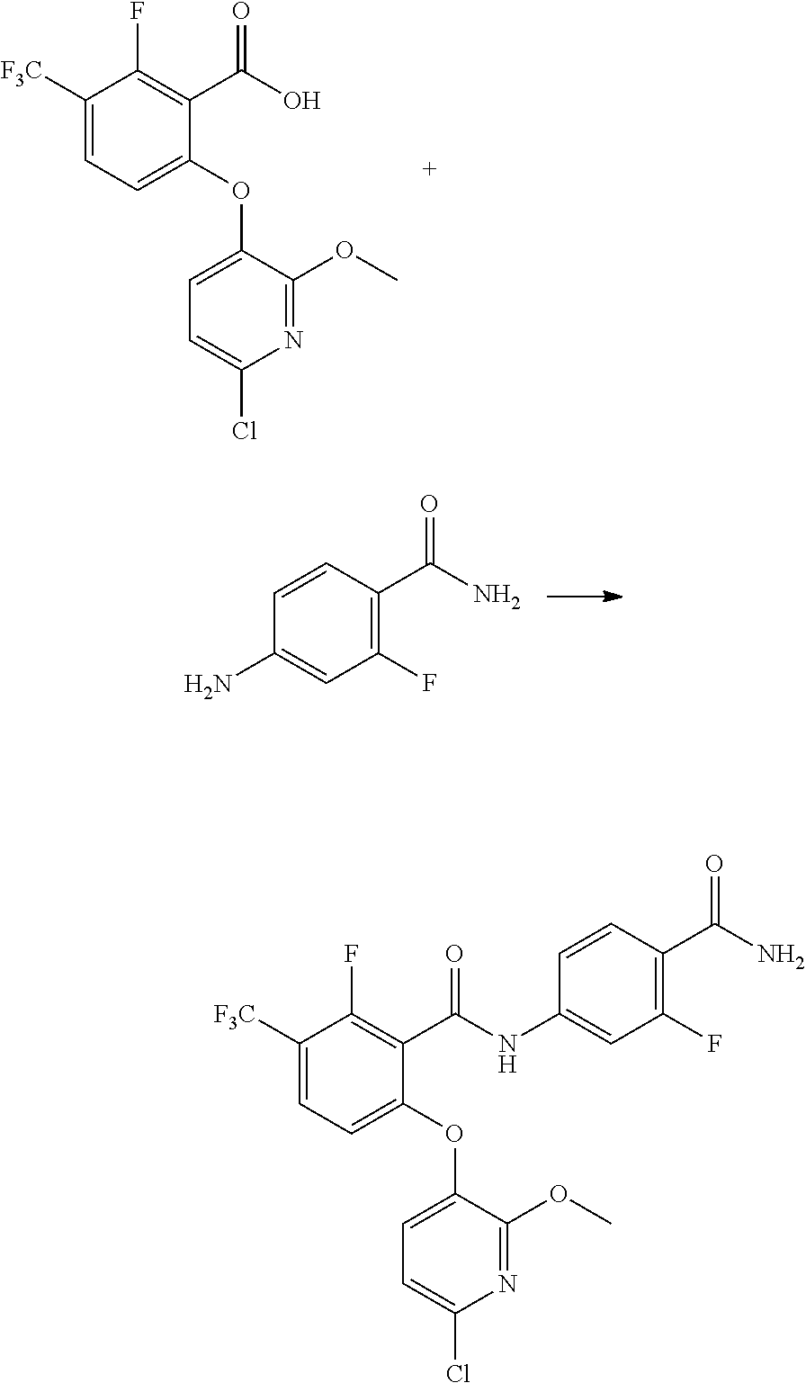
C1(OC2=CC=C(Cl)N=C2OC)=CC=C([F3C])C(F)=C1C(O)=O.C1=CC(C(N)=O)=C(F)C=C1N.C1(OC2=CC=C(Cl)N=C2OC)=CC=C([F3C])C(F)=C1C(NC1=CC(F)=C(C(N)=O)C=C1)=O
